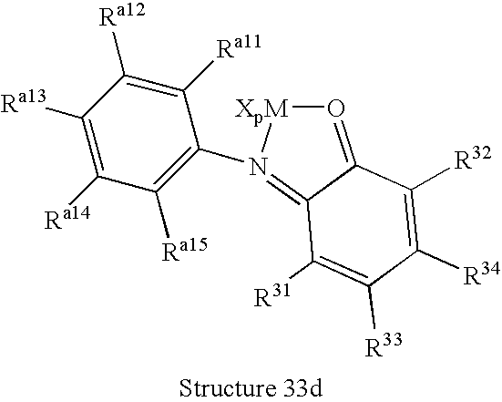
C1([R34])=C([R32])C2=O[XpM]N(C3=C([Ra15])C([Ra14])=C([Ra13])C([Ra12])=C3[Ra11])=C2C([R31])=C1[R33]
